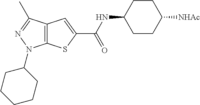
C12=C(C(C)=NN1C1CCCCC1)C=C(C(NC1CCC([NHAc])CC1)=O)S2
